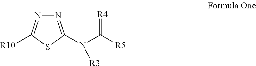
N1=C(N(C([R5])=[R4])[R3])SC([R10])=N1
